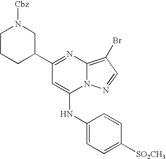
C1(C2=NC3=C(Br)C=NN3C(NC3=CC=C([SO2CH3])C=C3)=C2)CN([Cbz])CCC1
